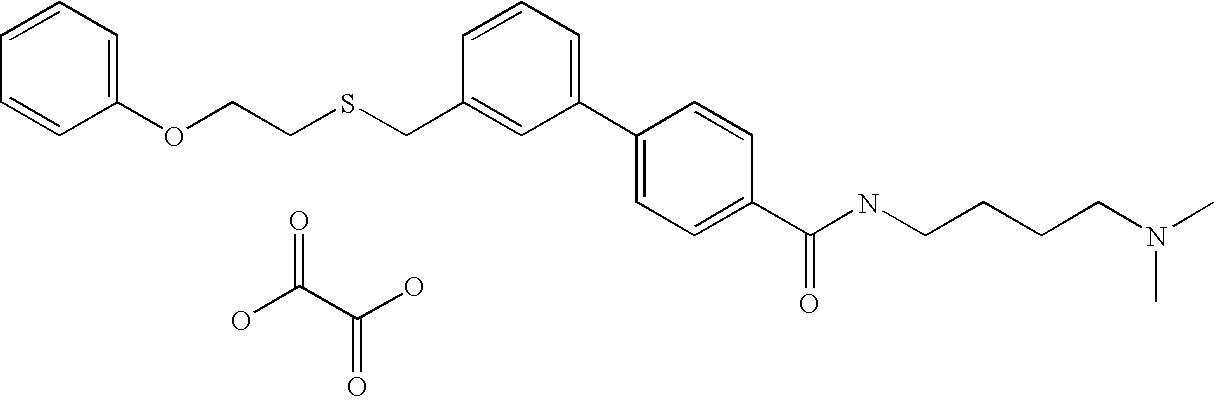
C(C1=CC(C2=CC=C(C(NCCCCN(C)C)=O)C=C2)=CC=C1)SCCOC1=CC=CC=C1.OC(C(O)=O)=O
